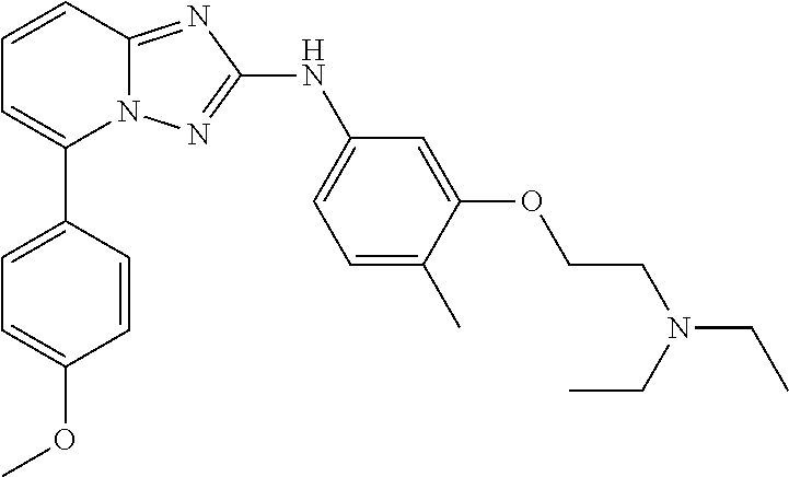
C1=CC2=NC(NC3=CC=C(C)C(OCCN(CC)CC)=C3)=NN2C(C2=CC=C(OC)C=C2)=C1
